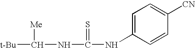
[t-Bu]C([Me])NC(NC1=CC=C([CN])C=C1)=S
